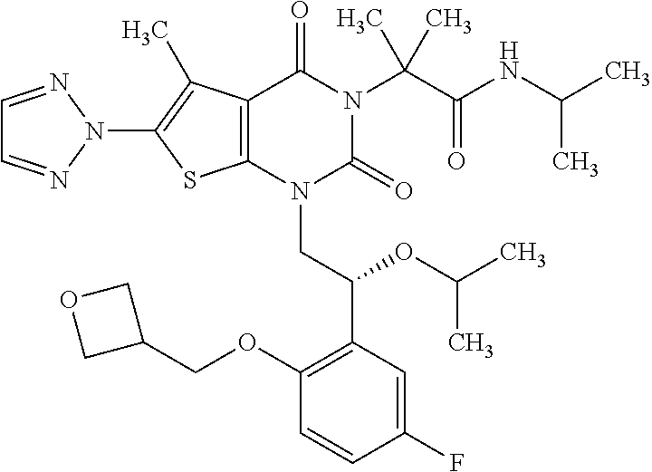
C12=C(C(C)=C(N3N=CC=N3)S1)C(=O)N(C(C(=O)NC(C)C)(C)C)C(=O)N2CC(C1=C(OCC2COC2)C=CC(F)=C1)OC(C)C
